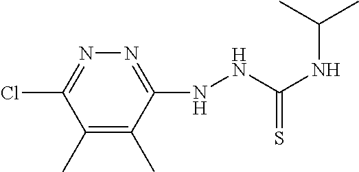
N(NC(NC(C)C)=S)C1=NN=C(Cl)C(C)=C1C
